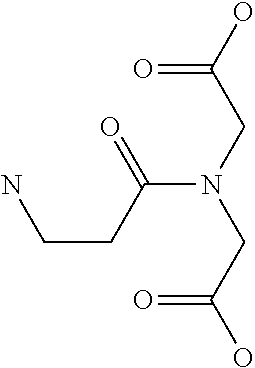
OC(CN(CC(O)=O)C(CCN)=O)=O
